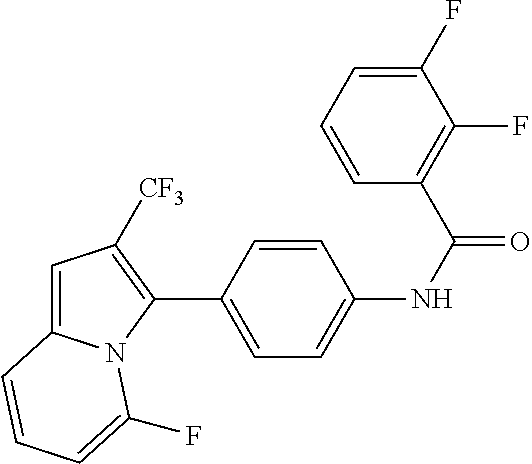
C1(C2=CC=C(NC(=O)C3=C(F)C(F)=CC=C3)C=C2)=C([CF3])C=C2N1C(F)=CC=C2
